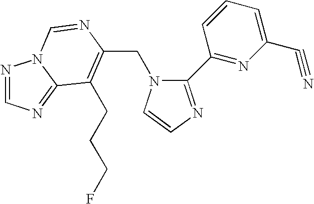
C(N1C(C2=NC(C#N)=CC=C2)=NC=C1)C1=C(CCCF)C2=NC=NN2C=N1
